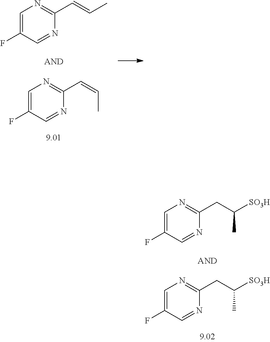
C1=C(F)C=NC(CC([SO3H])C)=N1.C1=C(F)C=NC(CC([SO3H])C)=N1.C1=C(F)C=NC(C=CC)=N1.C1=C(F)C=NC(C=CC)=N1
